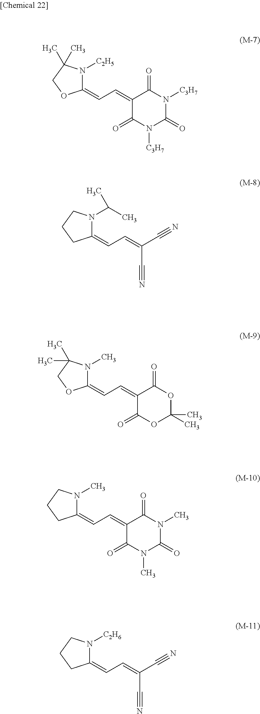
C1(=CC=C2C(=O)N([C3H7])C(=O)N([C3H7])C2=O)N([C2H5])C(C)(C)CO1.C1(=CC=C(C#N)C#N)N(C(C)C)CCC1.C1(=CC=C2C(=O)OC(C)(C)OC2=O)N(C)C(C)(C)CO1.C1(=CC=C2C(=O)N(C)C(=O)N(C)C2=O)N(C)CCC1.C1(=CC=C(C#N)C#N)N([C2H6])CCC1
